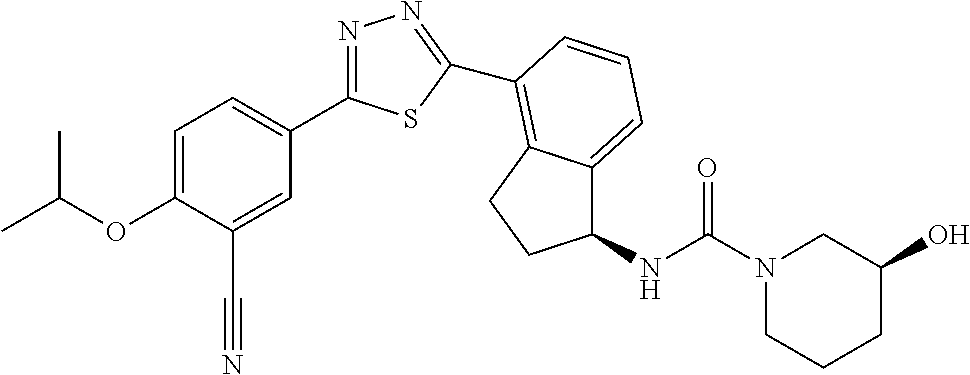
C1=C(OC(C)C)C(C#N)=CC(C2=NN=C(C3=C4C(=CC=C3)C(NC(N3CCCC(O)C3)=O)CC4)S2)=C1
